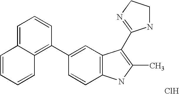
C1=C(C2=C3C(=CC=C2)C=CC=C3)C=CC2=C1C(C1=NCCN1)=C(C)N2.Cl
